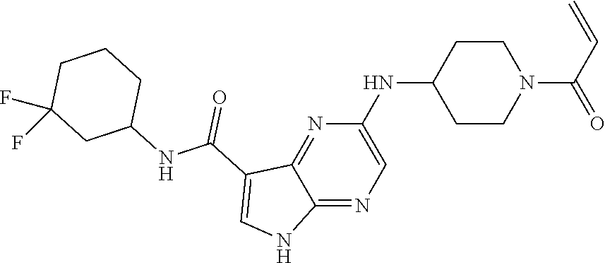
N(C1CCN(C(C=C)=O)CC1)C1=CN=C2C(=N1)C(C(NC1CCCC(F)(F)C1)=O)=CN2
